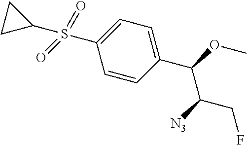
S(C1=CC=C(C(OC)C([N3])CF)C=C1)(=O)(=O)C1CC1
